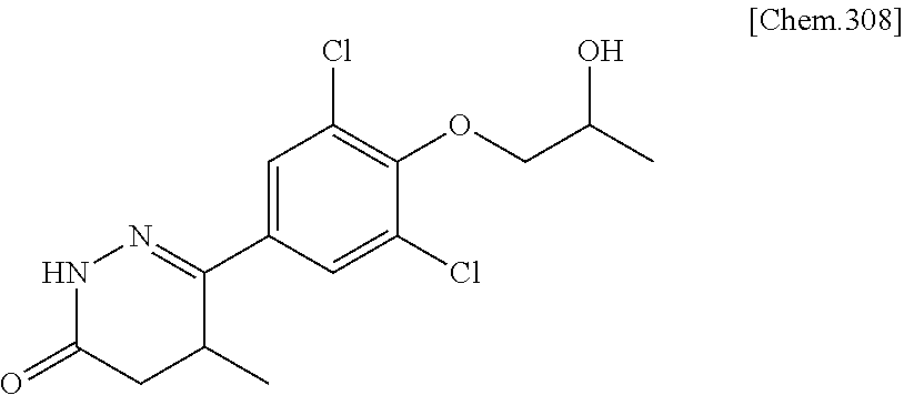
C1(C2=NNC(=O)CC2C)=CC(Cl)=C(OCC(C)O)C(Cl)=C1
